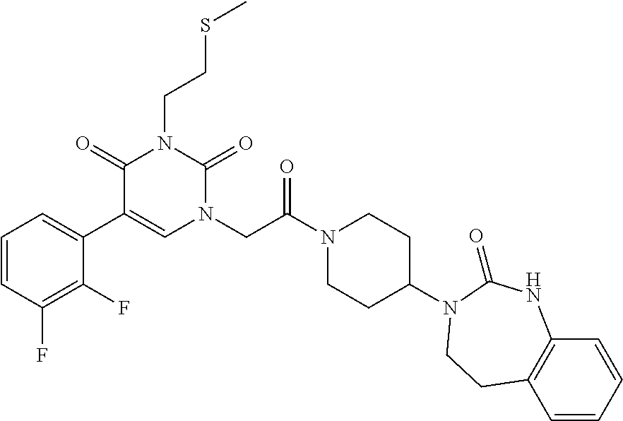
C1=CC(F)=C(F)C(C2=CN(CC(N3CCC(N4C(=O)NC5=C(C=CC=C5)CC4)CC3)=O)C(=O)N(CCSC)C2=O)=C1
